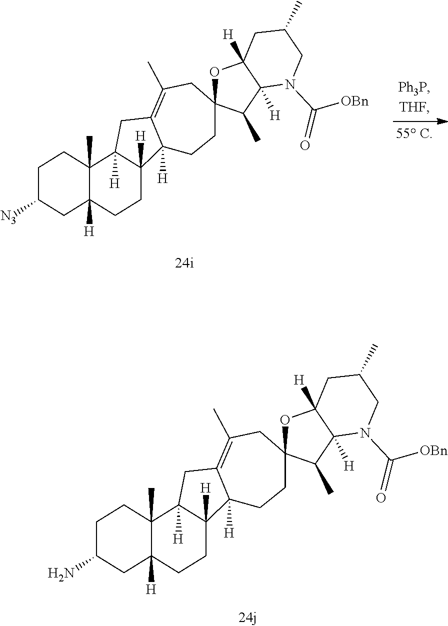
C1C(N)CC2([H])C(C)(C1)C1([H])C([H])(CC2)C2([H])C(=C(C)CC3(CC2)OC2([H])C([H])(C3C)N(C([OBn])=O)CC(C)C2)C1.C1C([N3])CC2([H])C(C)(C1)C1([H])C([H])(CC2)C2([H])C(=C(C)CC3(CC2)OC2([H])C([H])(C3C)N(C([OBn])=O)CC(C)C2)C1
